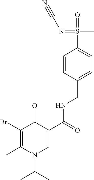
C1=CC(CNC(C2=CN(C(C)C)C(C)=C(Br)C2=O)=O)=CC=C1S(=O)(C)=NC#N
